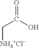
C(C[NH3+Cl-])(=O)O
